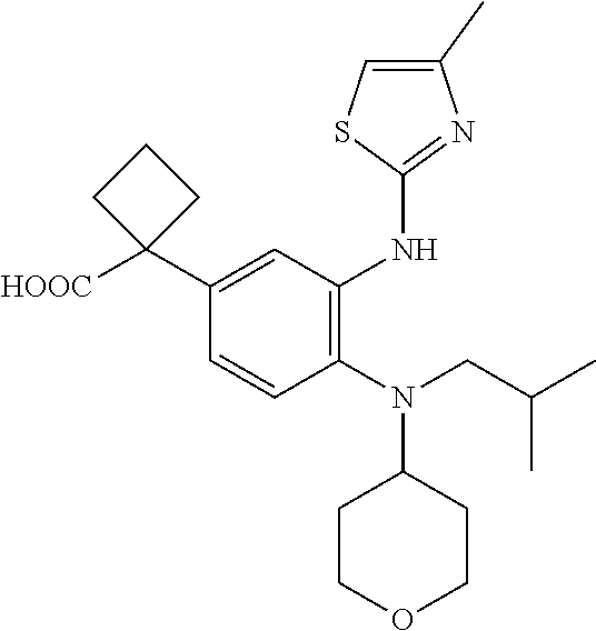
C1=CC(N(CC(C)C)C2CCOCC2)=C(NC2=NC(C)=CS2)C=C1C1([HOOC])CCC1
